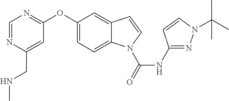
C1(OC2=NC=NC(CNC)=C2)=CC=C2C(=C1)C=CN2C(NC1=NN(C(C)(C)C)C=C1)=O
